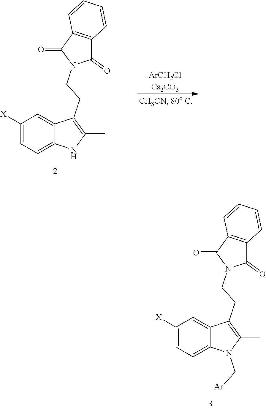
C1([X])=CC=C2C(=C1)C(CCN1C(=O)C3=C(C1=O)C=CC=C3)=C(C)N2C[Ar].C1([X])=CC=C2C(=C1)C(CCN1C(=O)C3=C(C1=O)C=CC=C3)=C(C)N2.[ArCH2ClCs2CO3]
